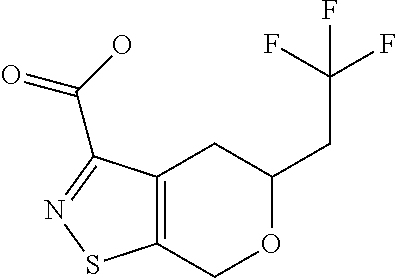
C12=C(COC(CC(F)(F)F)C1)SN=C2C(O)=O
